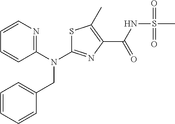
S1C(N(C2=NC=CC=C2)CC2=CC=CC=C2)=NC(C(NS(C)(=O)=O)=O)=C1C
